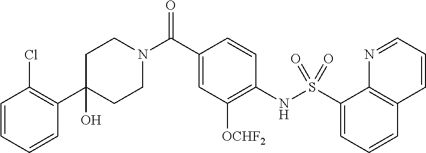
C1(C2=C(Cl)C=CC=C2)(O)CCN(C(C2=CC([OCHF2])=C(NS(C3=CC=CC4=C3N=CC=C4)(=O)=O)C=C2)=O)CC1
